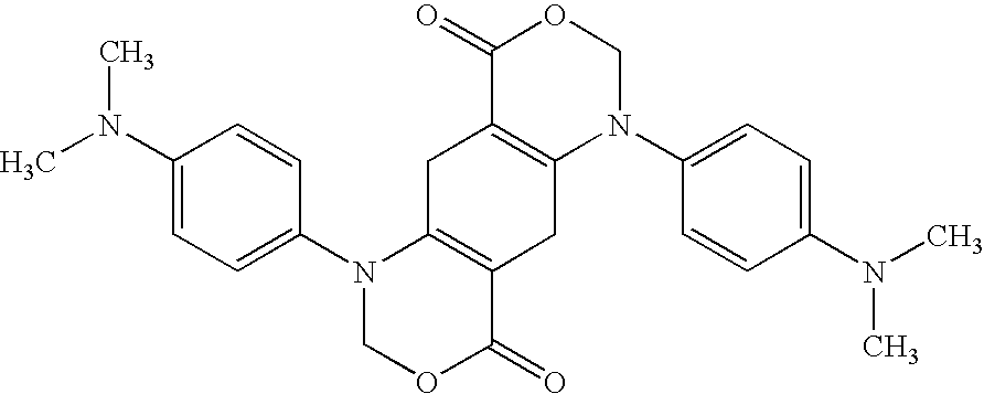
C1C2=C(CC3=C1C(=O)OCN3C1=CC=C(N(C)C)C=C1)C(=O)OCN2C1=CC=C(N(C)C)C=C1
